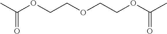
CC(OCCOCCOC(C)=O)=O
